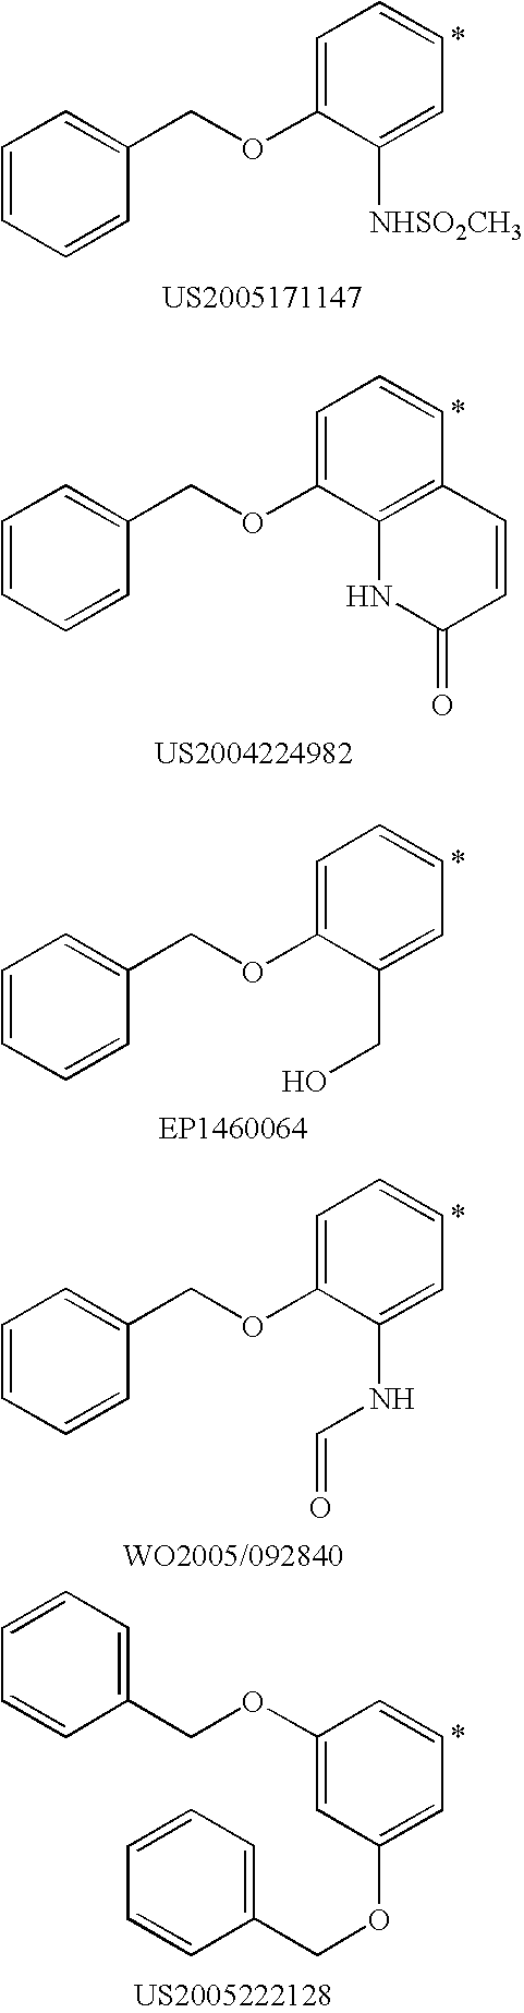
C1=CC=CC(COC2=CC=CC=C2[NHSO2CH3])=C1.C1=CC=CC(COC2=CC=CC3=C2NC(=O)C=C3)=C1.C1=CC=CC(COC2=CC=CC=C2CO)=C1.C1=CC=CC(COC2=CC=CC=C2NC=O)=C1.C1(COC2=CC(OCC3=CC=CC=C3)=CC=C2)=CC=CC=C1
